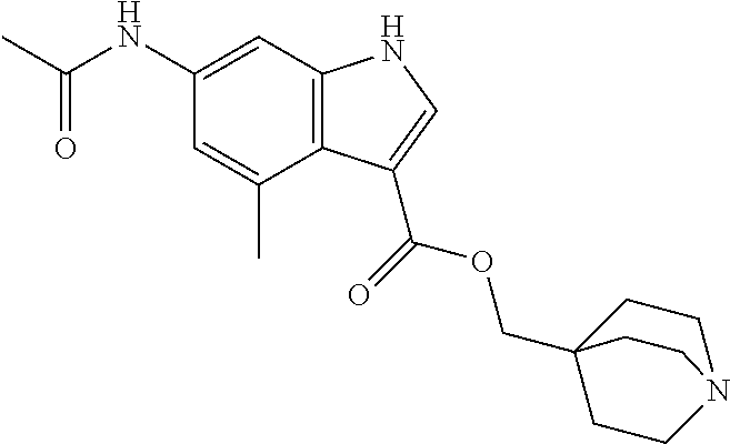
C12=C(C=C(NC(C)=O)C=C1C)NC=C2C(=O)OCC12CCN(CC1)CC2
